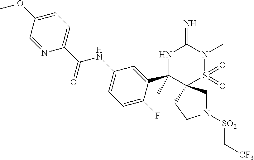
N1([SO2]C[CF3])CC2(CC1)S(=O)(=O)N(C)C(=N)NC2(C1=CC(NC(C2=CC=C(OC)C=N2)=O)=CC=C1F)C
